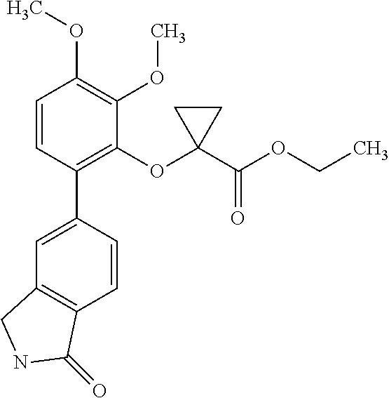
C1=C(C2=C(OC3(C(OCC)=O)CC3)C(OC)=C(OC)C=C2)C=CC2=C1CNC2=O
